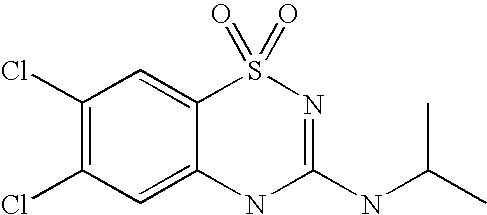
C1(Cl)=C(Cl)C=C2C(=C1)S(=O)(=O)N=C(NC(C)C)N2
